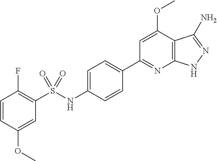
C1=CC(OC)=CC(S(NC2=CC=C(C3=NC4=C(C(OC)=C3)C(N)=NN4)C=C2)(=O)=O)=C1F
